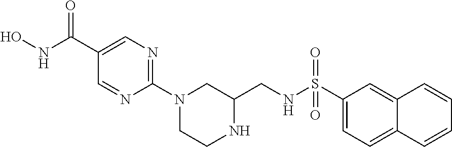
C1(C(=O)NO)=CN=C(N2CC(CNS(C3=CC=C4C(=C3)C=CC=C4)(=O)=O)NCC2)N=C1
